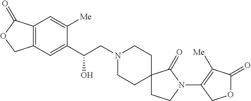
C1(C(CN2CCC3(CC2)CCN(C2=C([Me])C(=O)OC2)C3=O)O)=CC2=C(C=C1[Me])C(=O)OC2
